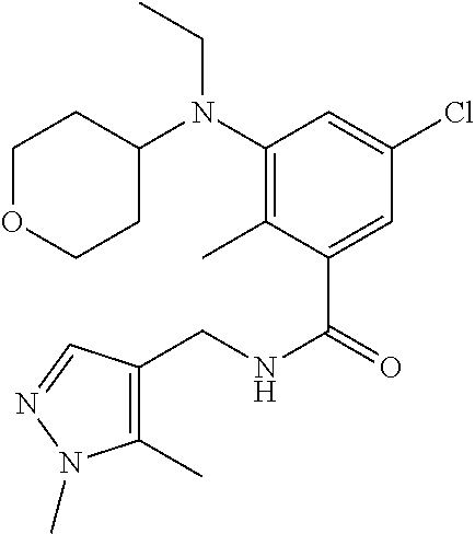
N(C(C1=CC(Cl)=CC(N(CC)C2CCOCC2)=C1C)=O)CC1=C(C)N(C)N=C1
